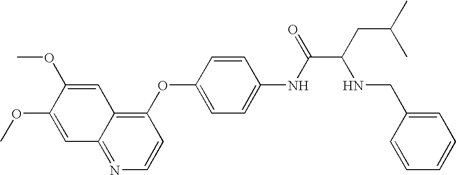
C1=C(OC)C(OC)=CC2=NC=CC(OC3=CC=C(NC(=O)C(CC(C)C)NCC4=CC=CC=C4)C=C3)=C12
